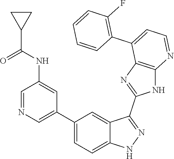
C1=NC=C(C2=CC=C3C(=C2)C(C2=NC4=C(N2)N=CC=C4C2=C(F)C=CC=C2)=NN3)C=C1NC(C1CC1)=O
